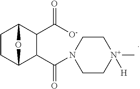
C1CC2C(C(=O)N3CC[N+]([H])(C)CC3)C(C([O-])=O)C1O2
